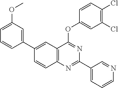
C1(C2=CC(OC)=CC=C2)=CC2=C(C=C1)N=C(C1=CC=CN=C1)N=C2OC1=CC(Cl)=C(Cl)C=C1
